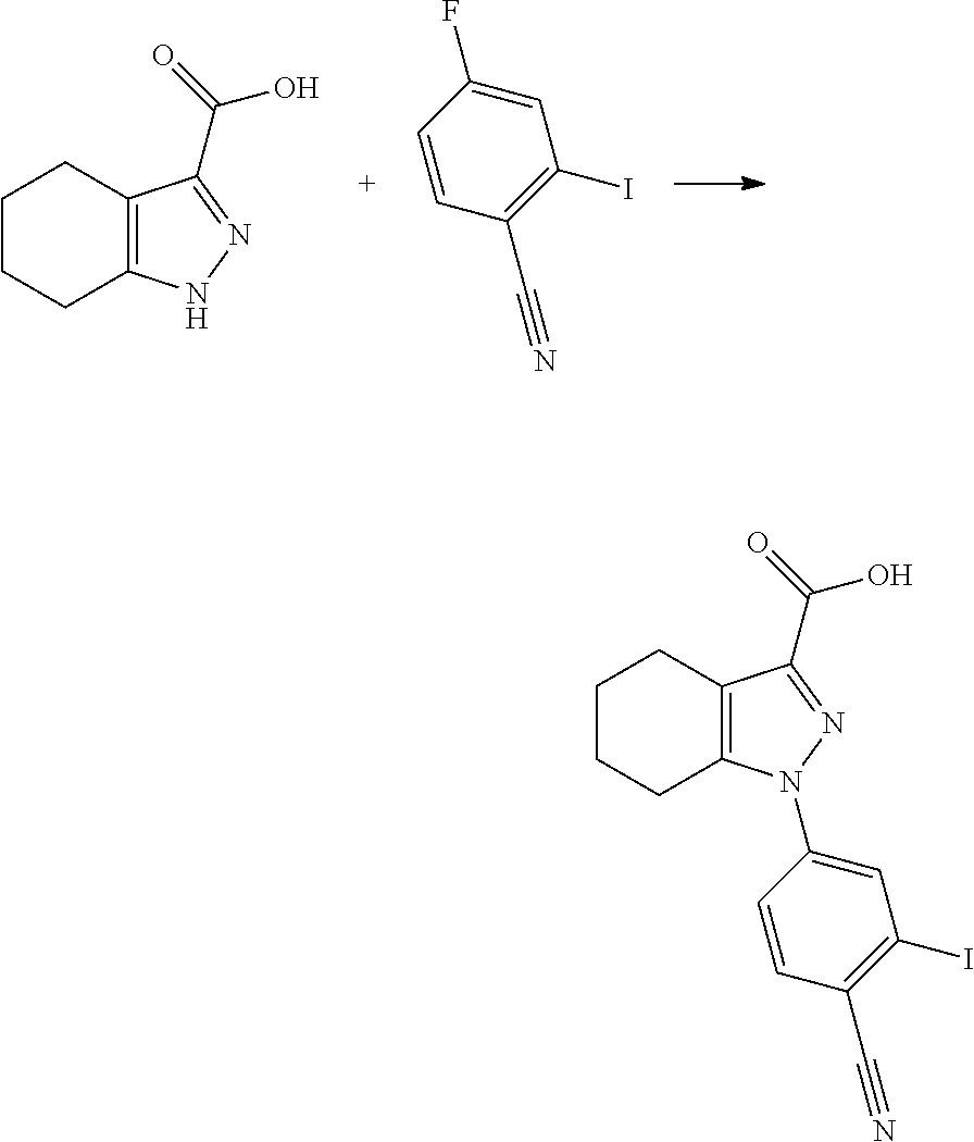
C1CCC2=C(C1)C(C(O)=O)=NN2.C1=C(F)C=CC(C#N)=C1I.C1CCC2=C(C1)C(C(O)=O)=NN2C1=CC(I)=C(C#N)C=C1
